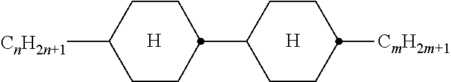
[H].[CnH2n+1]C1CCC(C2CCC([CmH2m+1])CC2)CC1.[H]
